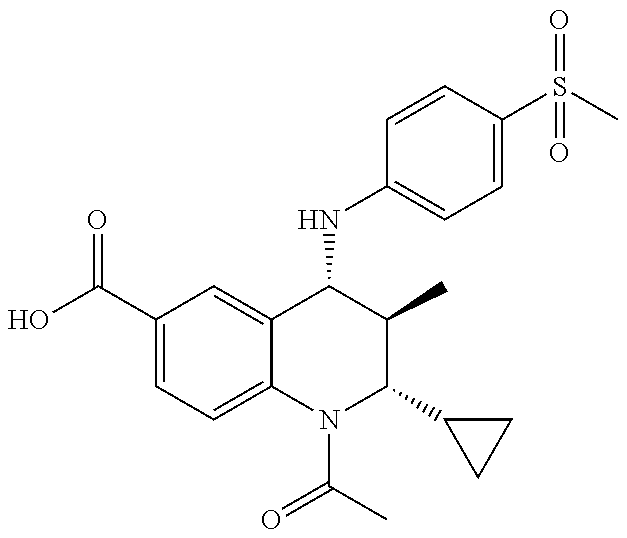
C1(C(=O)O)=CC=C2C(=C1)C(NC1=CC=C(S(=O)(C)=O)C=C1)C(C)C(C1CC1)N2C(C)=O
